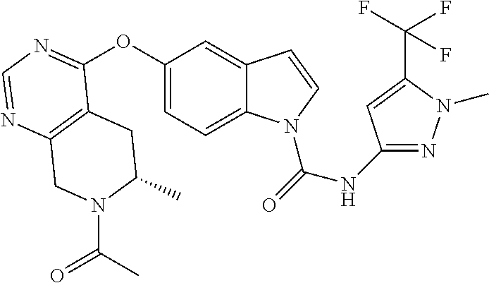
C12=C(N=CN=C1OC1=CC=C3C(=C1)C=CN3C(=O)NC1=NN(C)C(C(F)(F)F)=C1)CN(C(C)=O)C(C)C2
